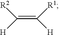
C(=C([R1])[H])([R2])[H]
